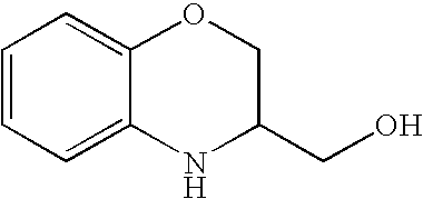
C1=CC=C2C(=C1)OCC(CO)N2
